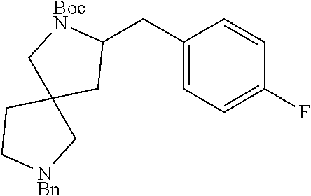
C1(CC2=CC=C(F)C=C2)[BocN]CC2(C1)CC[NBn]C2
